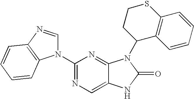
C12=CN=C(N3C=NC4=C3C=CC=C4)N=C1N(C1C3=C(C=CC=C3)SCC1)C(=O)N2
